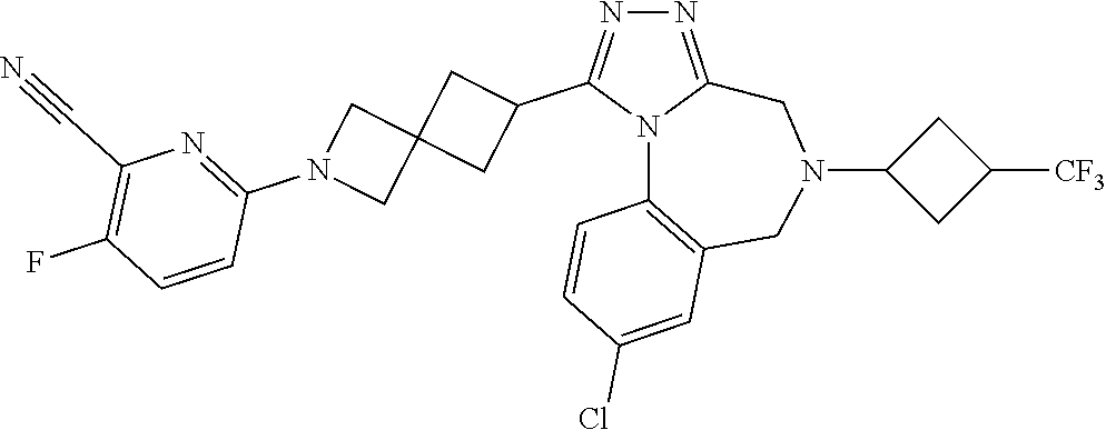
N1=C2N(C(C3CC4(C3)CN(C3=NC(C#N)=C(F)C=C3)C4)=N1)C1=C(CN(C3CC([CF3])C3)C2)C=C(Cl)C=C1
